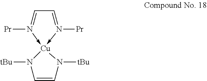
C1=N([Pr])->[Cu]2(-N([Pr])=C1)N([tBu])C=CN2[tBu]
